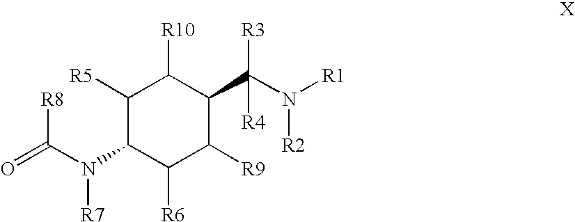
[R1]N(C(C1C([R10])C([R5])C(N(C(=O)[R8])[R7])C([R6])C1[R9])([R3])[R4])[R2]
